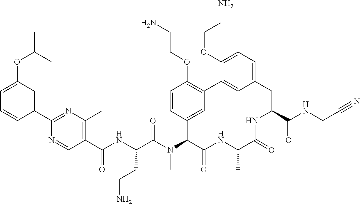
C1(C(NC(C(N(C2C(=O)NC(C)C(=O)NC(C(NCC#N)=O)CC3=CC=C(OCCN)C(=C3)C3=C(OCCN)C=CC2=C3)C)=O)CCN)=O)=C(C)N=C(C2=CC(OC(C)C)=CC=C2)N=C1
